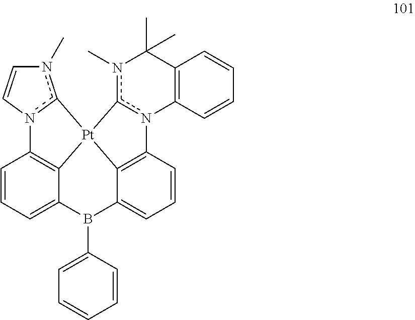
C1=CC=C2C3=C1n1c(n(C)C=C1)[Pt]31C3=C(C=CC=C3B2C2=CC=CC=C2)n2c1n(C)C(C)(C)C1=C2C=CC=C1
